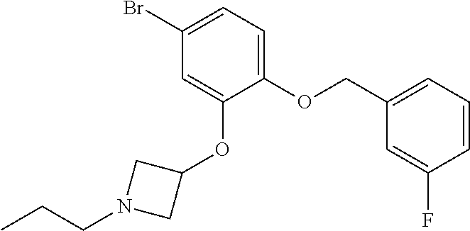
C1(OCC2=CC=CC(F)=C2)=CC=C(Br)C=C1OC1CN(CCC)C1
